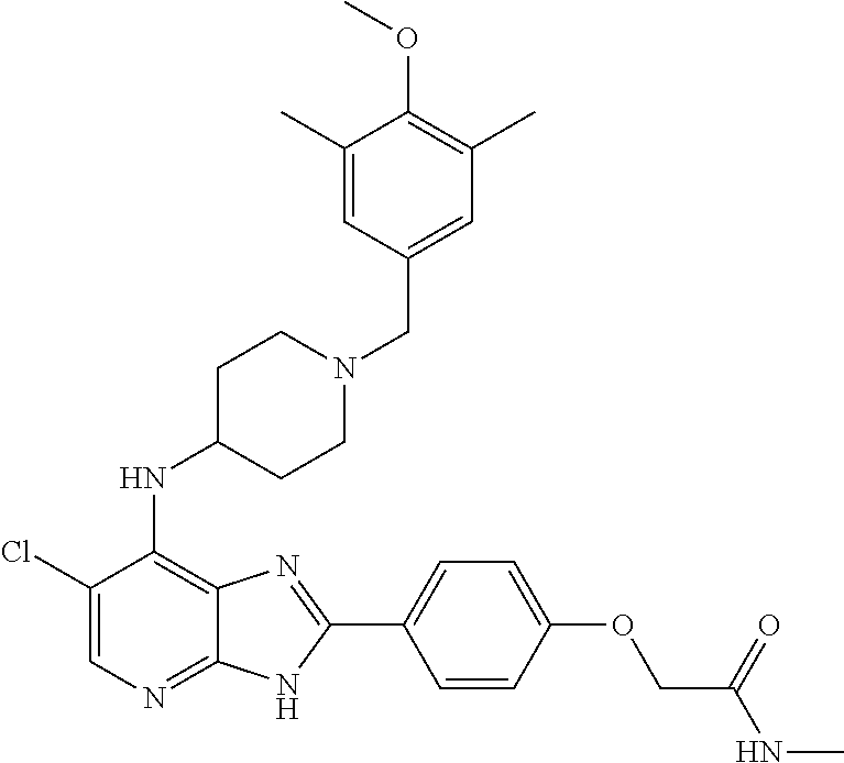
C1(Cl)=CN=C2C(=C1NC1CCN(CC3=CC(C)=C(OC)C(C)=C3)CC1)N=C(C1=CC=C(OCC(NC)=O)C=C1)N2
